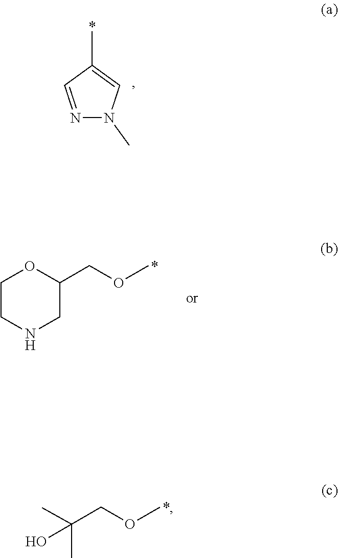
OC(COC)(C)C.N1=CC(C)=CN1C.C1(COC)OCCNC1
